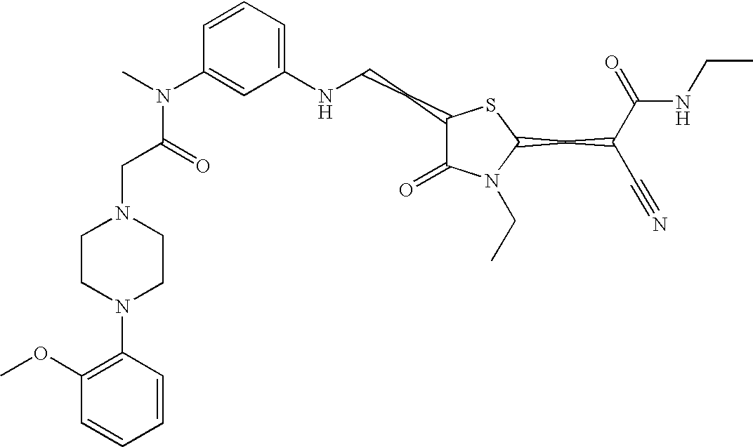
C1(NCCC2C(=O)N(CC)C(CC(C#N)C(=O)NCC)S2)=CC=CC(N(C)C(CN2CCN(C3=C(OC)C=CC=C3)CC2)=O)=C1
